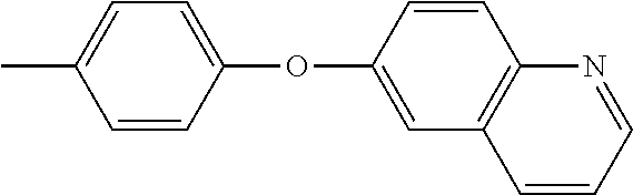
CC1=CC=C(OC2=CC3=C(C=C2)N=CC=C3)C=C1
